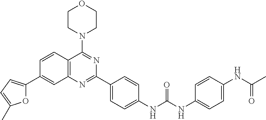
C1CN(C2=NC(C3=CC=C(NC(=O)NC4=CC=C(NC(C)=O)C=C4)C=C3)=NC3=C2C=CC(C2=CC=C(C)O2)=C3)CCO1
